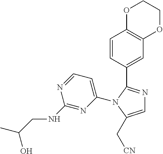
C1=C(N2C(C3=CC4=C(C=C3)OCCO4)=NC=C2C[CN])N=C(NCC(C)O)N=C1
